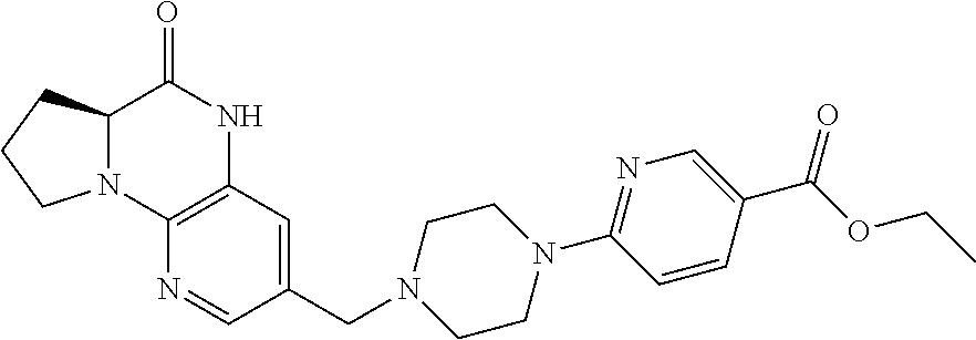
N12C(C(=O)NC3=C1N=CC(CN1CCN(C4=NC=C(C(OCC)=O)C=C4)CC1)=C3)CCC2
